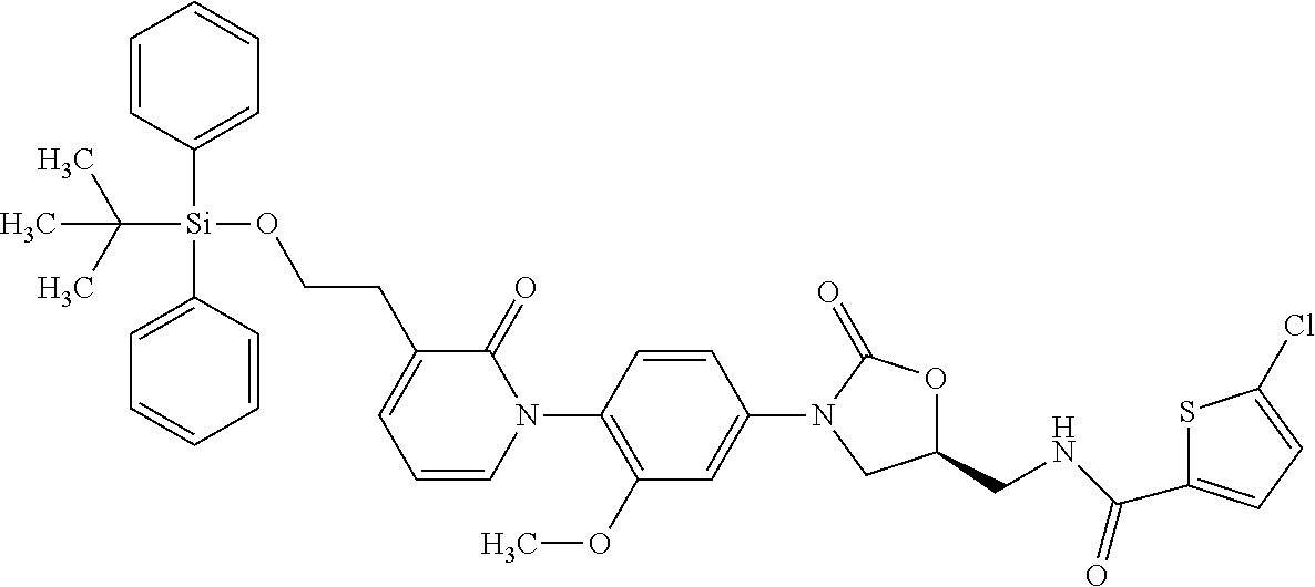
C1=CC([Si](C2=CC=CC=C2)(OCCC2=CC=CN(C3=C(OC)C=C(N4CC(CNC(C5=CC=C(Cl)S5)=O)OC4=O)C=C3)C2=O)C(C)(C)C)=CC=C1
